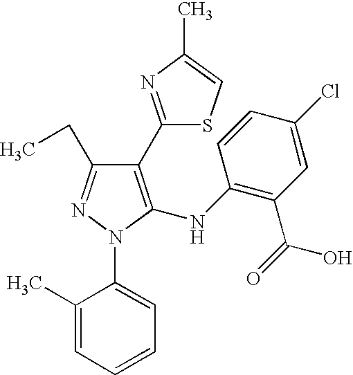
C1(C2=NC(C)=CS2)=C(NC2=C(C(=O)O)C=C(Cl)C=C2)N(C2=CC=CC=C2C)N=C1CC
